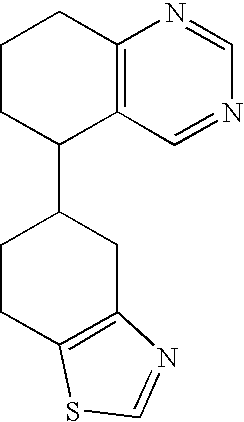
C1CC(C2CCC3=C(C2)N=CS3)C2=C(C1)N=CN=C2
